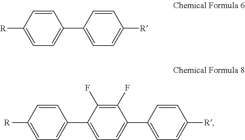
C1(C2=CC=C([R])C=C2)=CC=C([R])C=C1.C1(C2=CC=C(C3=CC=C([R])C=C3)C(F)=C2F)=CC=C([R])C=C1
